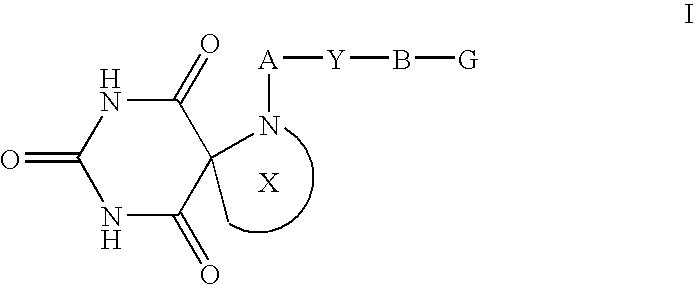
C1(=O)NC(=O)C(N[A][Y]B[G])(C)C(=O)N1
